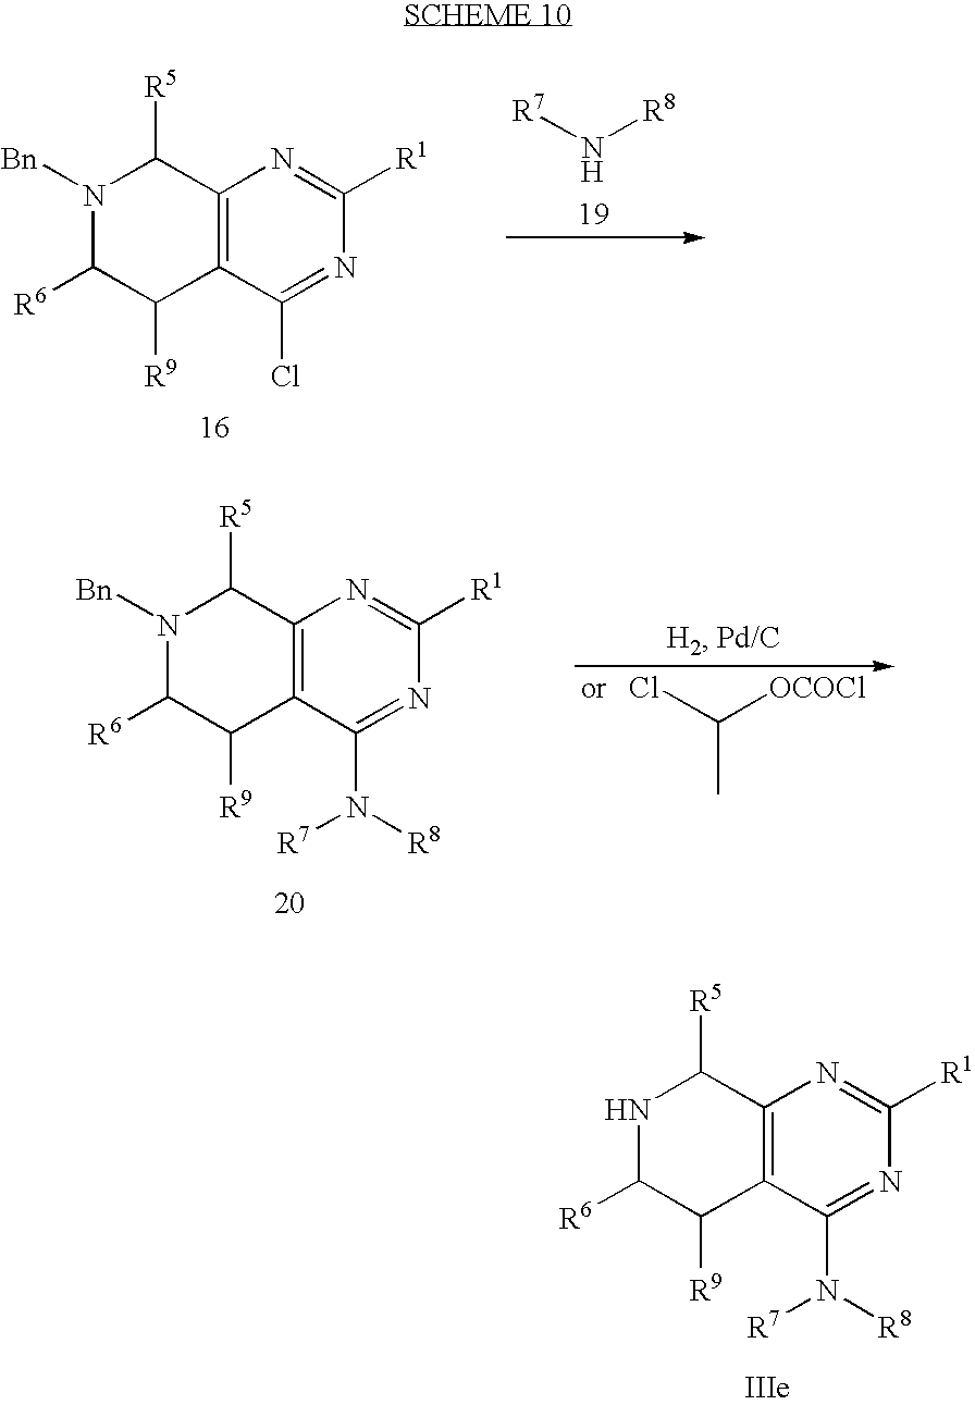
C12=C(C(N([R8])[R7])=NC([R1])=N1)C([R9])C([R6])NC2[R5].C12=C(C(Cl)=NC([R1])=N1)C([R9])C([R6])N([Bn])C2[R5].[R7]N[R8].C12=C(C(N([R8])[R7])=NC([R1])=N1)C([R9])C([R6])N([Bn])C2[R5].ClC([OCOCl])C
